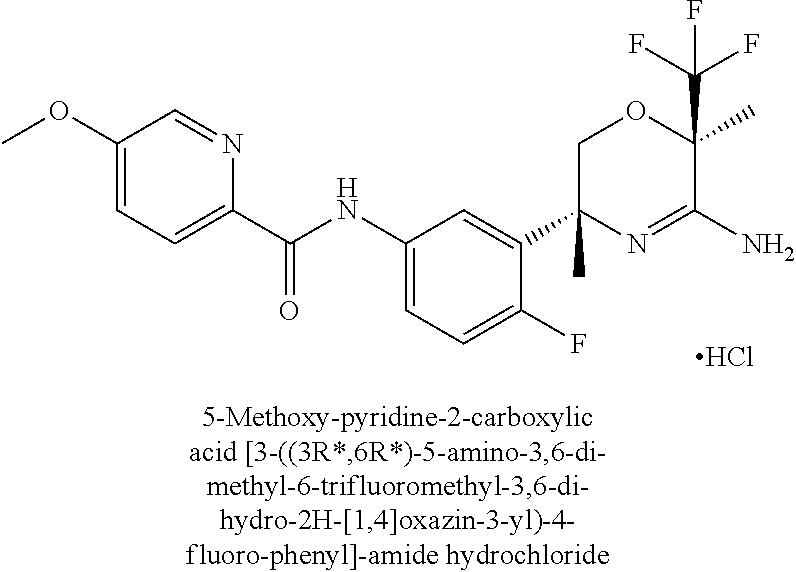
C1=C(NC(C2=CC=C(OC)C=N2)=O)C=C(C2(C)N=C(N)C(C)(C(F)(F)F)OC2)C(F)=C1.Cl
